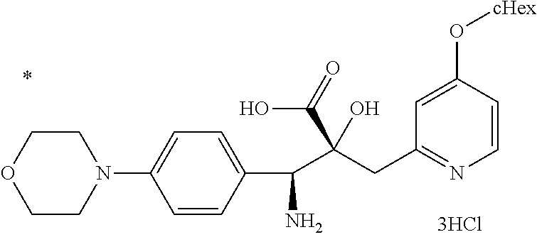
C1=CC(O[cHex])=CC(CC(C(C2=CC=C(N3CCOCC3)C=C2)N)(C(=O)O)O)=N1
